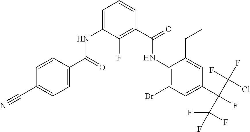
C1=CC(C(NC2=CC=CC(C(NC3=C(Br)C=C(C(F)(C(F)(Cl)F)C(F)(F)F)C=C3CC)=O)=C2F)=O)=CC=C1C#N
